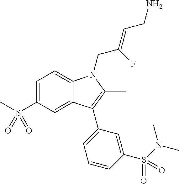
C1=C(S(C)(=O)=O)C=C2C(=C1)N(CC(=CCN)F)C(C)=C2C1=CC=CC(S(=O)(=O)N(C)C)=C1
